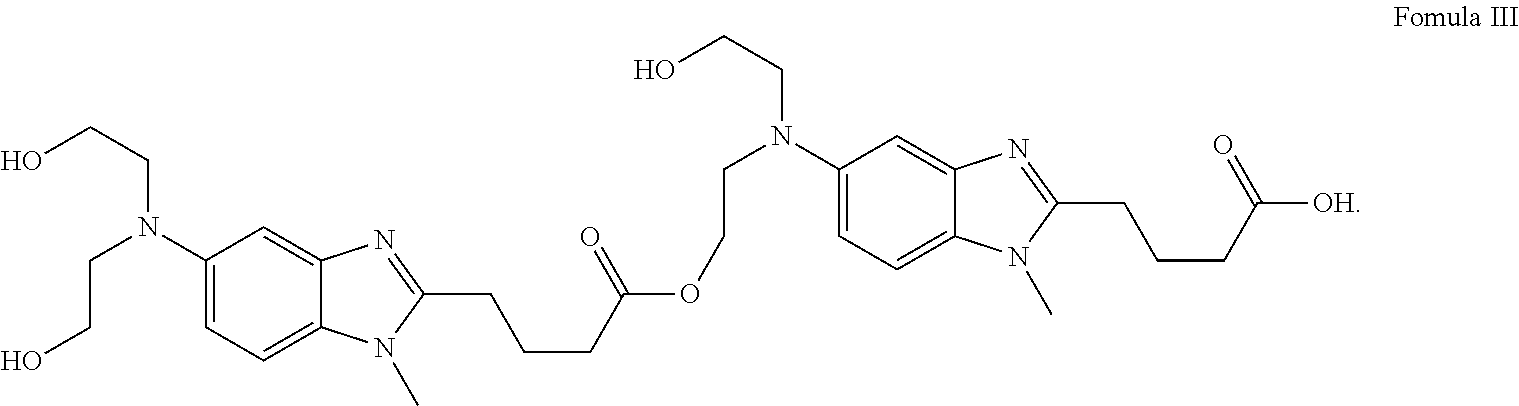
C1(N(CCO)CCO)=CC=C2C(=C1)N=C(CCCC(OCCN(C1=CC=C3C(=C1)N=C(CCCC([OH])=O)N3C)CCO)=O)N2C
